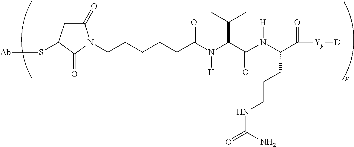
C1(=O)CC(S[Ab])C(=O)N1CCCCCC(N(C(C(N(C(C([Yy][D])=O)CCCNC(=O)N)[H])=O)C(C)C)[H])=O
